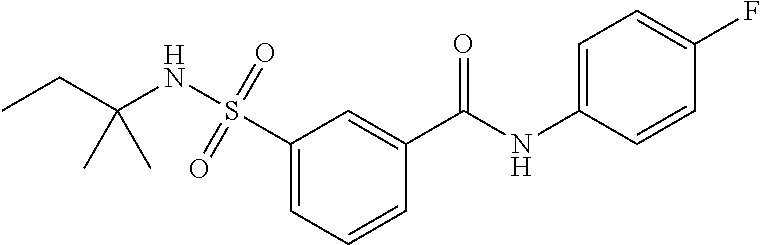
C1(S(=O)(=O)NC(CC)(C)C)=CC=CC(C(NC2=CC=C(F)C=C2)=O)=C1
